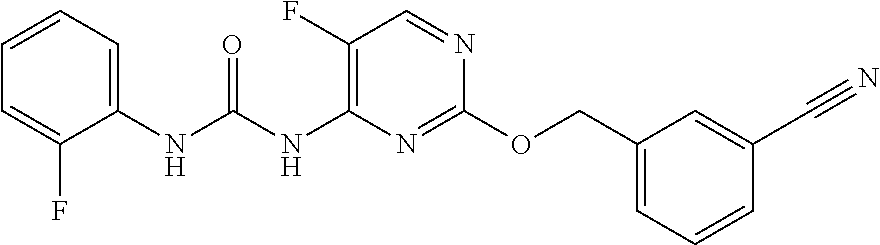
C1(NC(NC2=C(F)C=NC(OCC3=CC=CC(C#N)=C3)=N2)=O)=CC=CC=C1F
